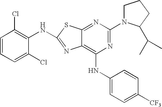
N1=C(N2CCCC2C(C)C)N=C2C(=C1NC1=CC=C([CF3])C=C1)N=C(NC1=C(Cl)C=CC=C1Cl)S2
